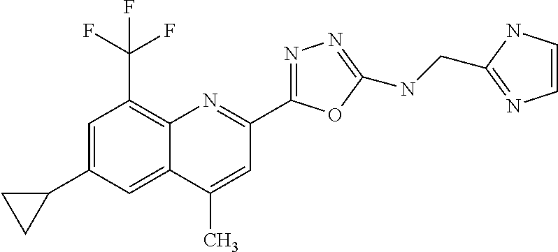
C1(C)=CC(C2=NN=C(NCC3=NC=CN3)O2)=NC2=C(C(F)(F)F)C=C(C3CC3)C=C12
